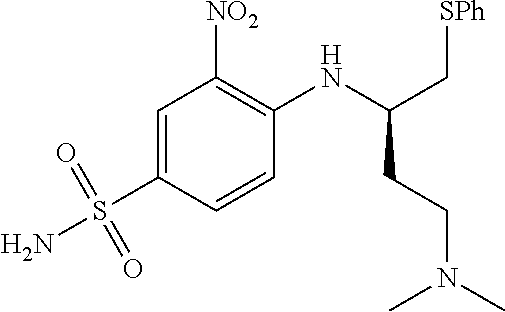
C1=C(S(N)(=O)=O)C=CC(NC(C[SPh])CCN(C)C)=C1[NO2]
